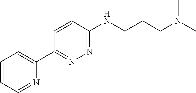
C1=CC=NC(C2=NN=C(NCCCN(C)C)C=C2)=C1
